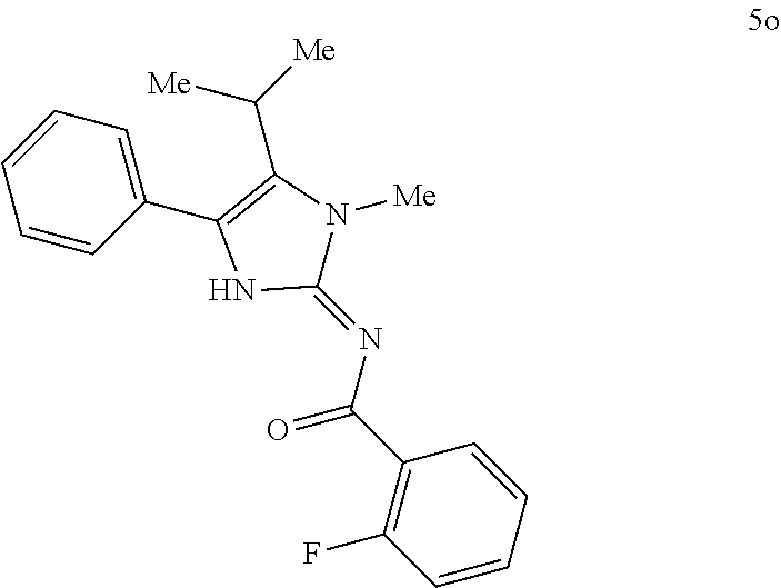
C1=CC=CC(C(N=C2N([Me])C(C([Me])[Me])=C(C3=CC=CC=C3)N2)=O)=C1F
